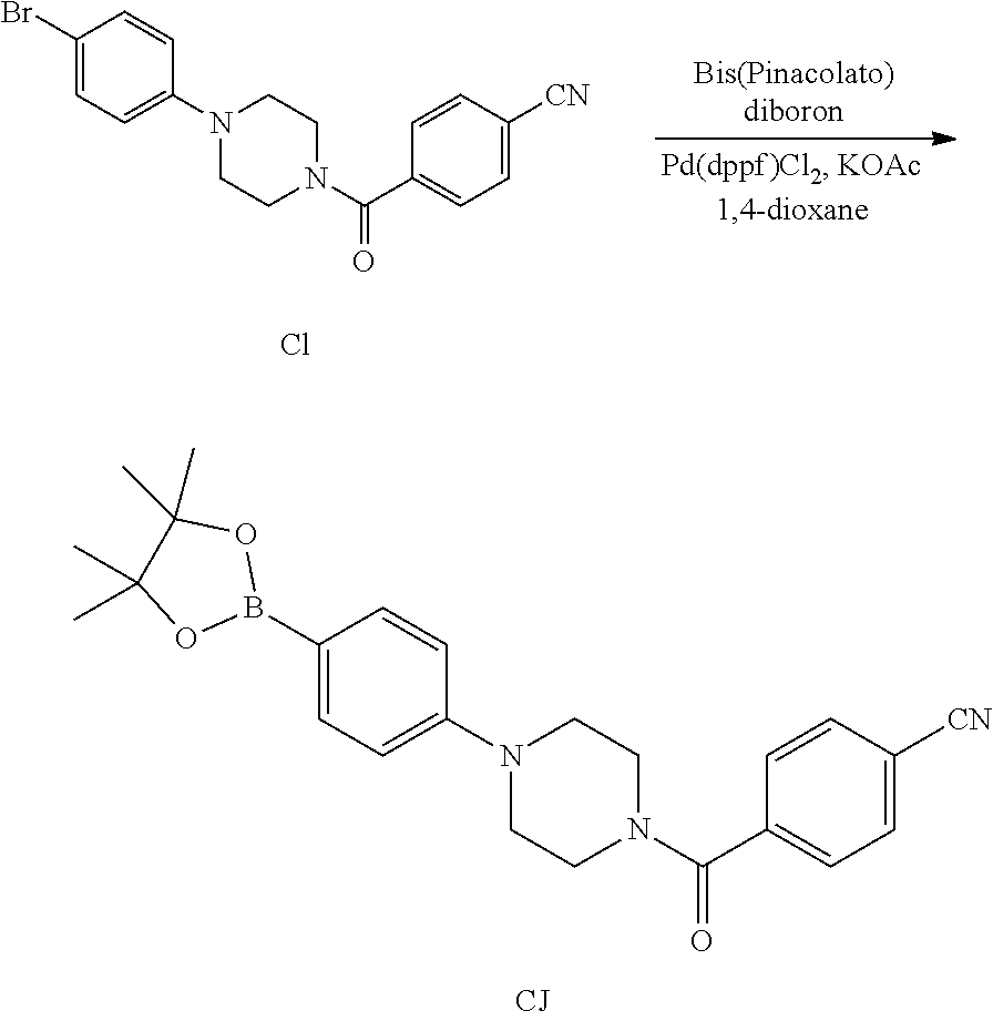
C1(Br)=CC=C(N2CCN(C(=O)C3=CC=C([CN])C=C3)CC2)C=C1.Cl.C1(B2OC(C)(C)C(C)(C)O2)=CC=C(N2CCN(C(=O)C3=CC=C([CN])C=C3)CC2)C=C1
